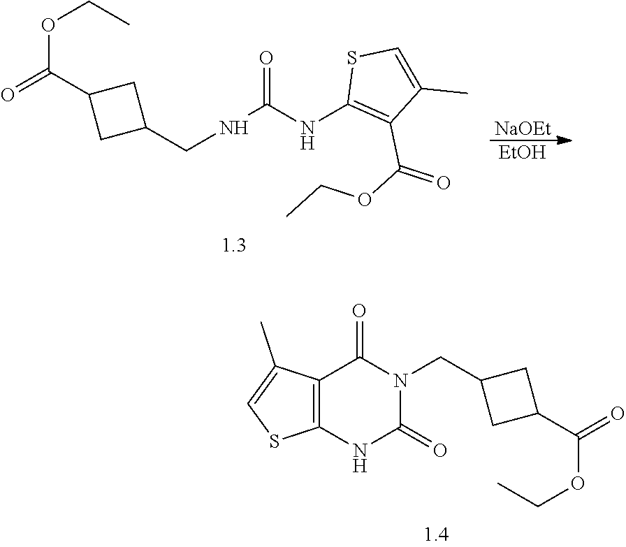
C1(CNC(NC2=C(C(OCC)=O)C(C)=CS2)=O)CC(C(=O)OCC)C1.[NaOEt].[EtOH].C12=C(NC(=O)N(CC3CC(C(=O)OCC)C3)C1=O)SC=C2C
